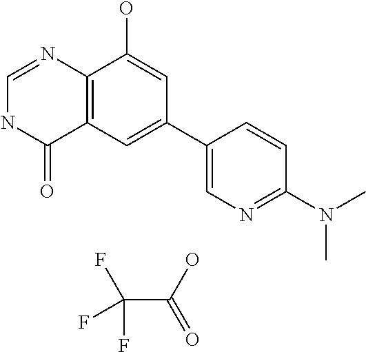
C12=C(C=C(C3=CN=C(N(C)C)C=C3)C=C1O)C(=O)NC=N2.C(C(O)=O)(F)(F)F
